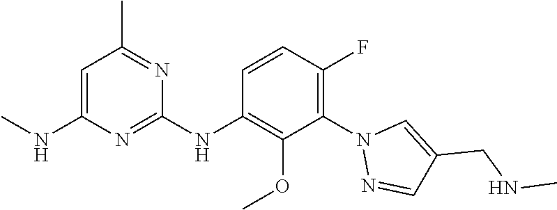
C1=C(NC)N=C(NC2=C(OC)C(N3N=CC(CNC)=C3)=C(F)C=C2)N=C1C
